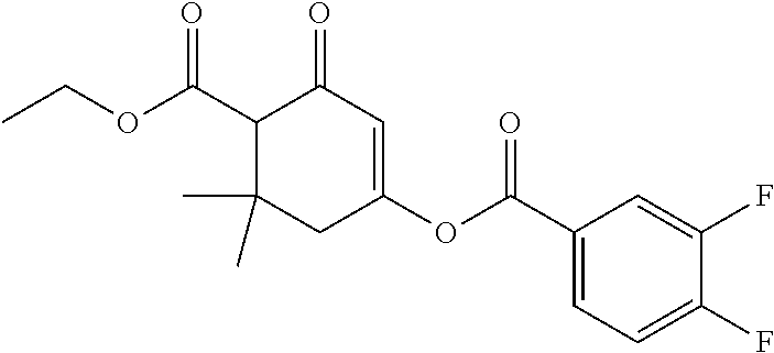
C1(C(OCC)=O)C(C)(C)CC(OC(C2=CC=C(F)C(F)=C2)=O)=CC1=O
